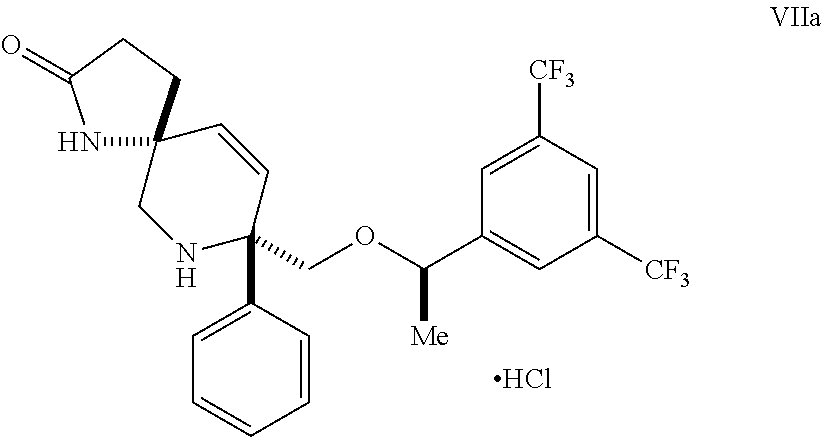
N1C2(CCC1=O)CNC(COC(C1=CC([CF3])=CC([CF3])=C1)[Me])(C1=CC=CC=C1)C=C2.Cl
